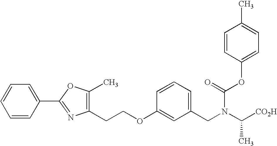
C1(CCOC2=CC(CN(C(C)[CO2H])C(=O)OC3=CC=C(C)C=C3)=CC=C2)=C(C)OC(C2=CC=CC=C2)=N1
